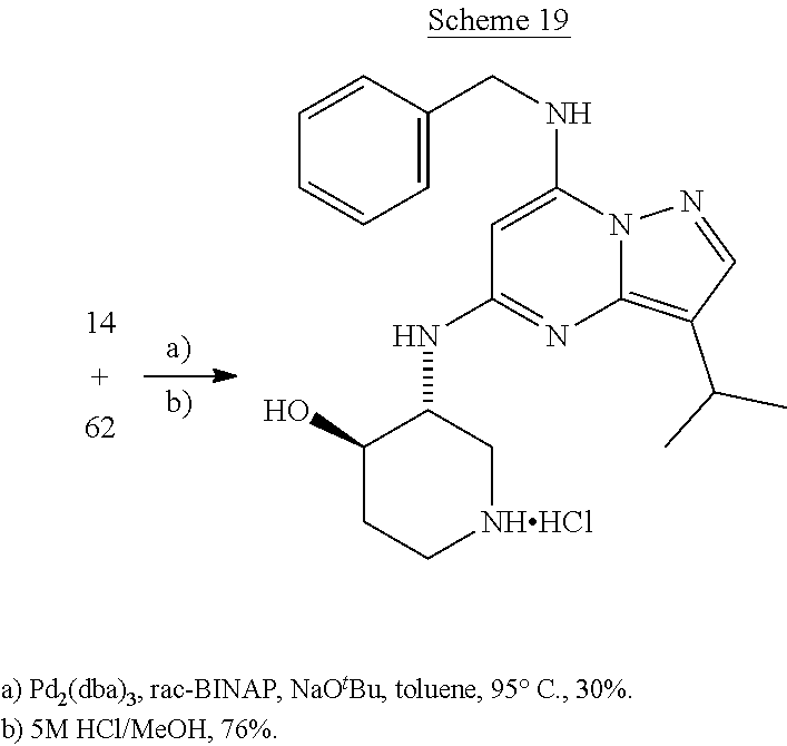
C1=CC(CNC2=CC(NC3C(O)CC[NHHCl]C3)=NC3=C(C(C)C)C=NN23)=CC=C1
